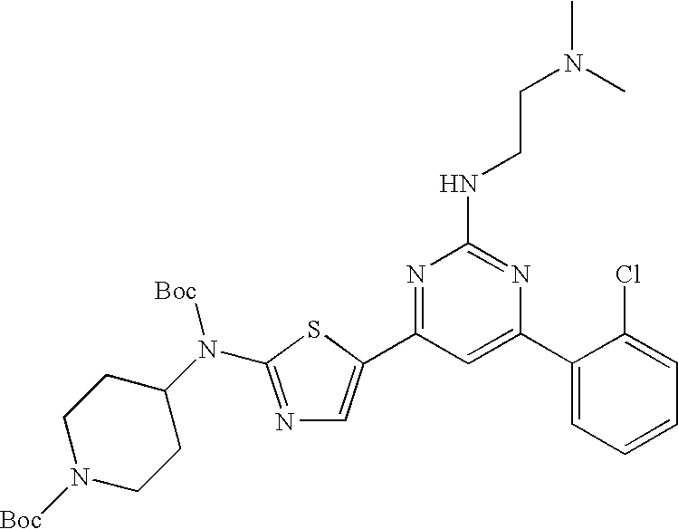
N1=C(N(C2CCN([Boc])CC2)[Boc])SC(C2=NC(NCCN(C)C)=NC(C3=CC=CC=C3Cl)=C2)=C1
